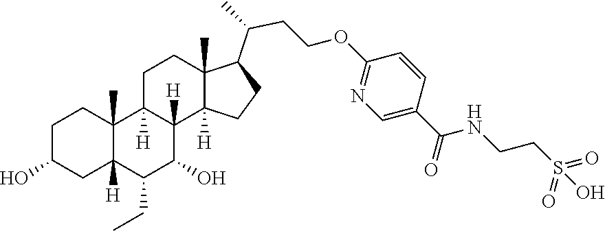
C1(CC)C(O)C2([H])C([H])(C3(C)C1([H])CC(O)CC3)CCC1(C)C(C(CCOC3=NC=C(C(=O)NCCS(=O)(=O)O)C=C3)C)CCC12[H]
